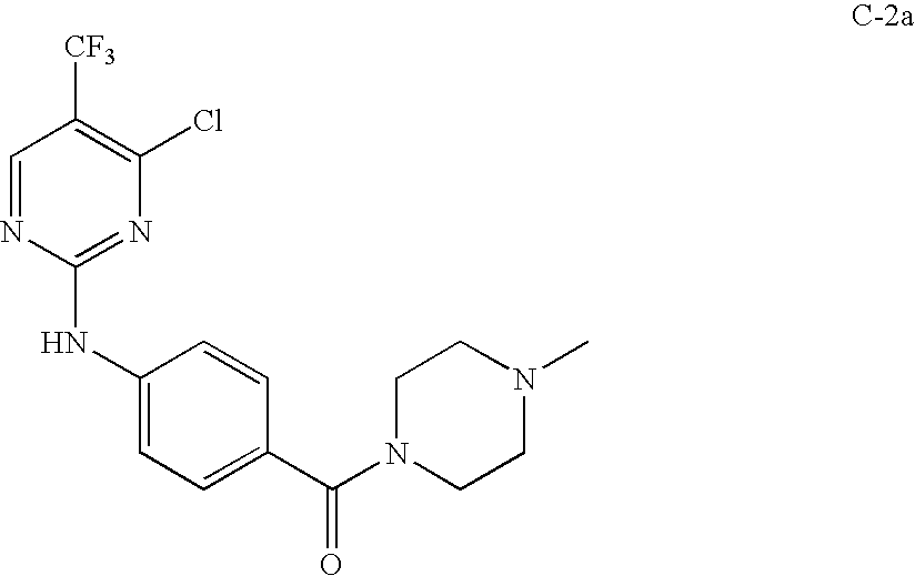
C1=NC(NC2=CC=C(C(=O)N3CCN(C)CC3)C=C2)=NC(Cl)=C1[CF3]
